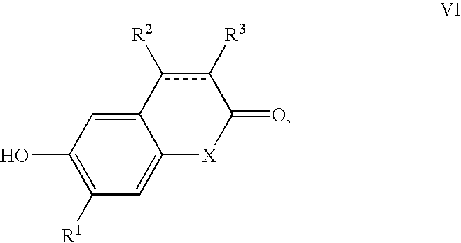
OC1=C([R1])C=C2C(=C1)c([R2])c([R3])C(=O)[X]2
